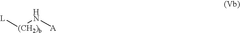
[L][(CH2)b]N[A]
